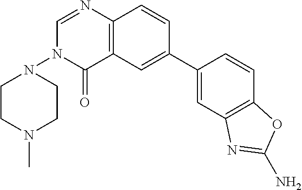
C12=C(C=CC(C3=CC4=C(C=C3)OC(N)=N4)=C1)N=CN(N1CCN(C)CC1)C2=O
